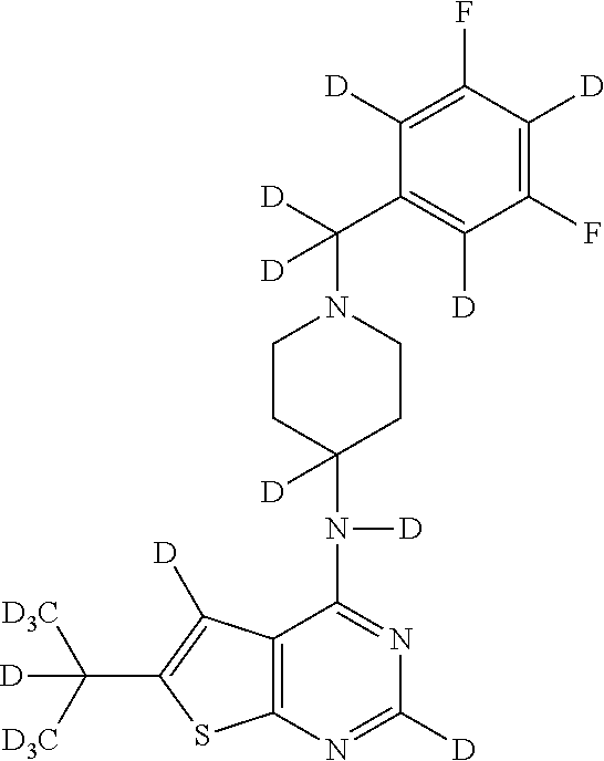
C1CC(N([D])C2=NC([D])=NC3=C2C([D])=C(C([D3C])([D3C])[D])S3)([D])CCN1C([D])(C1=C([D])C(F)=C([D])C(F)=C1[D])[D]
